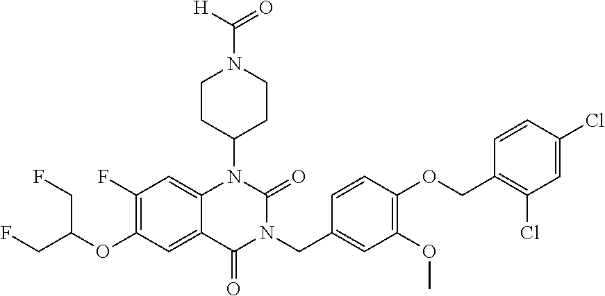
C12=CC(F)=C(OC(CF)CF)C=C1C(=O)N(CC1=CC(OC)=C(OCC3=C(Cl)C=C(Cl)C=C3)C=C1)C(=O)N2C1CCN(C([H])=O)CC1
